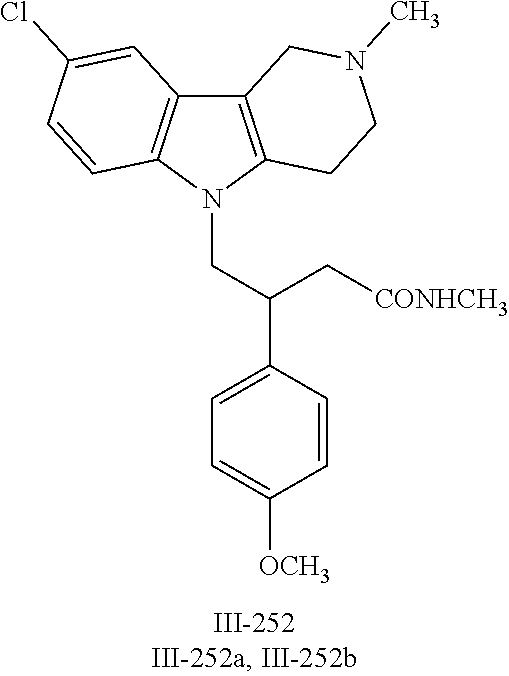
N1(CC(C2=CC=C([OCH3])C=C2)C[CONHCH3])C2=C(C3=C1C=CC(Cl)=C3)CN(C)CC2
